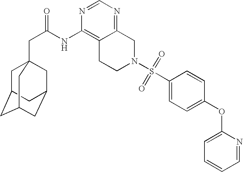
C1C2CC3CC(CC1(CC(=O)NC1=C4C(=NC=N1)CN(S(C1=CC=C(OC5=CC=CC=N5)C=C1)(=O)=O)CC4)C3)C2
